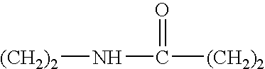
N(C([(CH2)2])=O)[(CH2)2]
